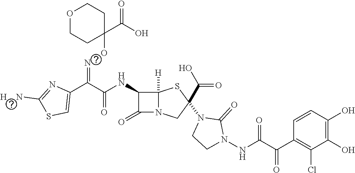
C(=O)(NC1C(=O)N2C1([H])SC(C(O)=O)(N1C(=O)N(NC(C(C3=C(Cl)C(O)=C(O)C=C3)=O)=O)CC1)C2)C(C1=CSC([H    N])=N1)=NOC1(C(O)=O)CCOCC1
